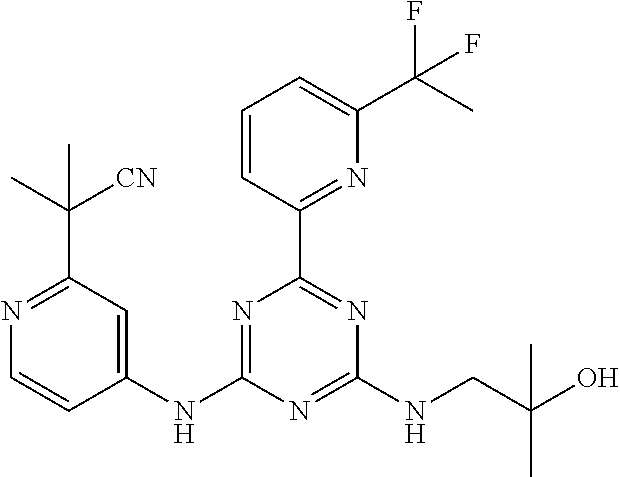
N1=C(C(C)([CN])C)C=C(NC2=NC(C3=NC(C(C)(F)F)=CC=C3)=NC(NCC(O)(C)C)=N2)C=C1
